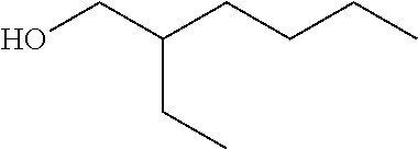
OCC(CCCC)CC
